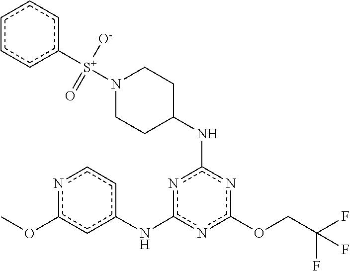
C(COc1nc(NC2CCN([S+](c3ccccc3)([O-])=O)CC2)nc(Nc2ccnc(OC)c2)n1)(F)(F)F
